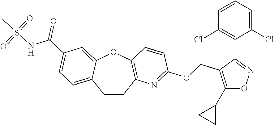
C1CC2=C(OC3=CC(C(NS(C)(=O)=O)=O)=CC=C13)C=CC(OCC1=C(C3CC3)ON=C1C1=C(Cl)C=CC=C1Cl)=N2
